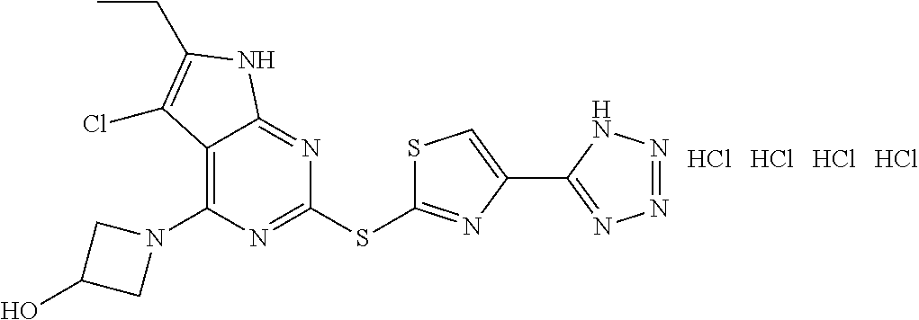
C1(SC2=NC(C3=NN=NN3)=CS2)=NC(N2CC(O)C2)=C2C(=N1)NC(CC)=C2Cl.Cl.Cl.Cl.Cl
